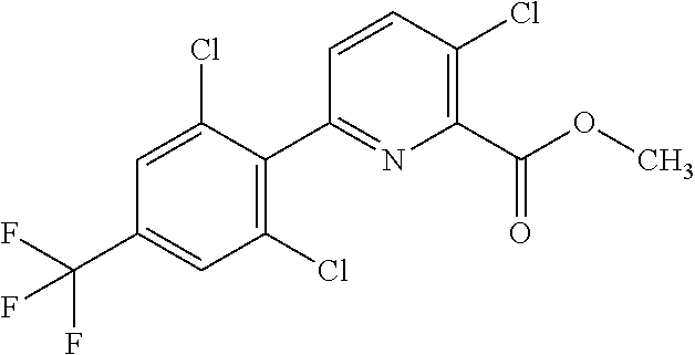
C1(Cl)=C(C2=NC(C(OC)=O)=C(Cl)C=C2)C(Cl)=CC(C(F)(F)F)=C1
